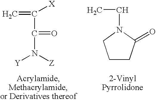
C(C(N([Z])[Y])=O)(=C)[X].CCN1CCCC1=O
